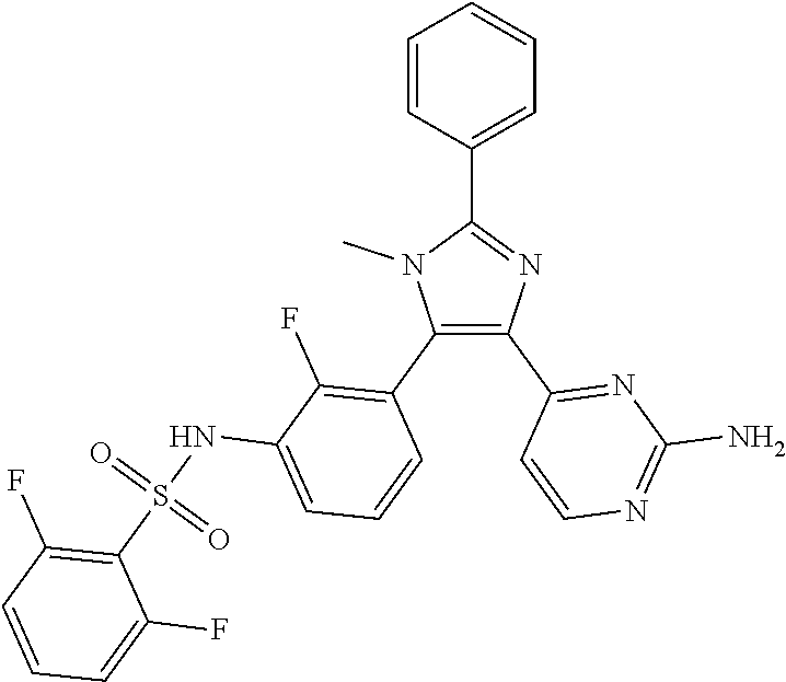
C1=C(C2=NC(C3=NC(N)=NC=C3)=C(C3=C(F)C(NS(C4=C(F)C=CC=C4F)(=O)=O)=CC=C3)N2C)C=CC=C1
